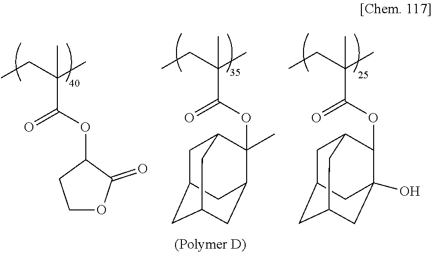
C(C(C)(C)C(OC1CCOC1=O)=O)C.C(C(C)(C)C(OC1(C)C2CC3CC(CC1C3)C2)=O)C.C(C(C)(C)C(OC1C2(O)CC3CC(CC1C3)C2)=O)C
